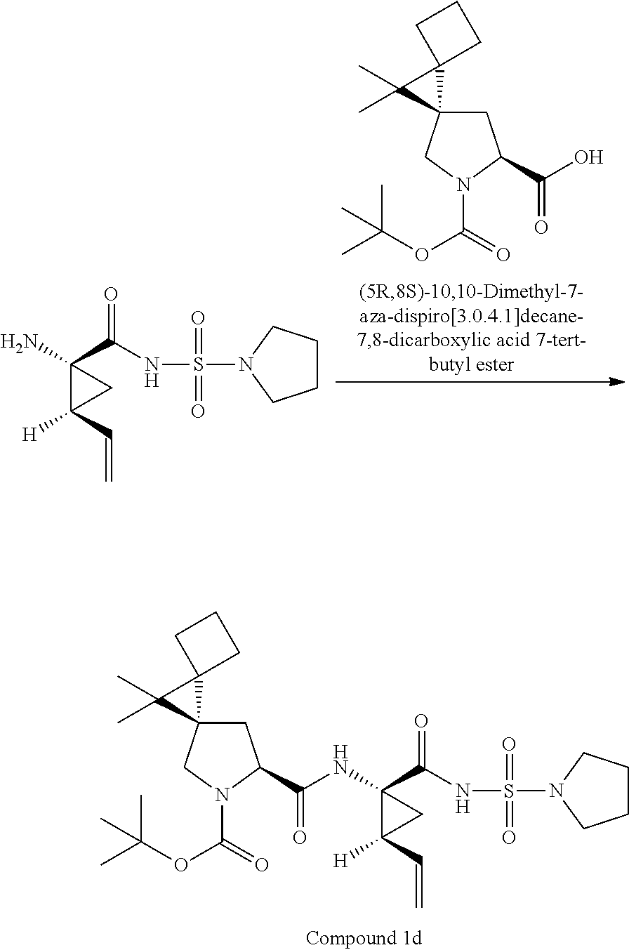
C1CCN(S(=O)(=O)NC(C2(N)C(C=C)([H])C2)=O)C1.C1C2(CN(C(=O)OC(C)(C)C)C1C(O)=O)C1(C2(C)C)CCC1.C1CCN(S(=O)(=O)NC(C2(NC(C3CC4(CN3C(=O)OC(C)(C)C)C3(C4(C)C)CCC3)=O)C(C=C)([H])C2)=O)C1
